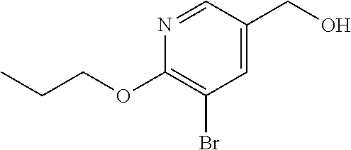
C1(OCCC)=C(Br)C=C(CO)C=N1
